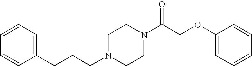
C(N1CCN(C(COC2=CC=CC=C2)=O)CC1)CCC1=CC=CC=C1
